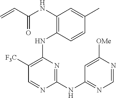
N(C1=C(NC2=C([F3C])C=NC(NC3=NC=NC([OMe])=C3)=N2)C=CC(C)=C1)C(C=C)=O
